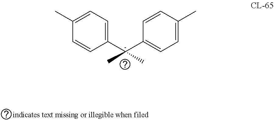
C1([C-](C2=CC=C(C)C=C2)(C)C)=CC=C(C)C=C1
